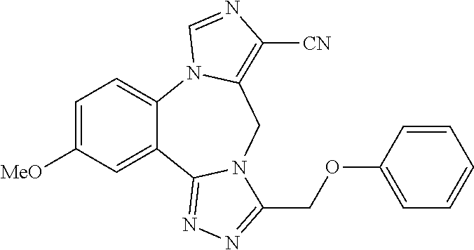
C1=C([MeO])C=C2C(=C1)N1C(=C([CN])N=C1)CN1C2=NN=C1COC1=CC=CC=C1
